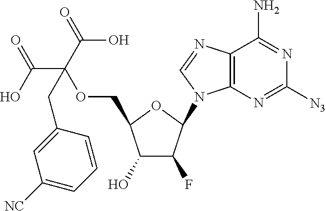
C1(O)C(F)C(N2C3=C(N=C2)C(N)=NC([N3])=N3)OC1COC(C(=O)O)(CC1=CC([NC])=CC=C1)C(O)=O
